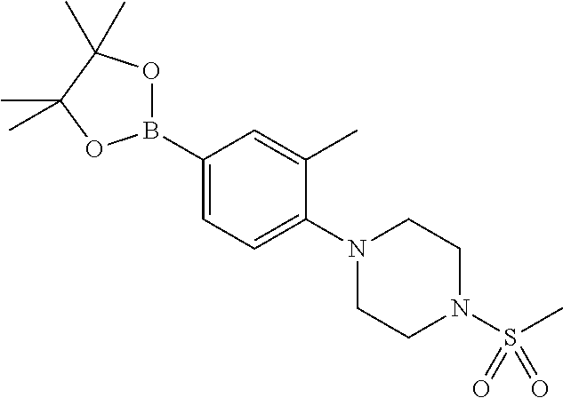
C1(B2OC(C)(C)C(C)(C)O2)=CC=C(N2CCN(S(C)(=O)=O)CC2)C(C)=C1
